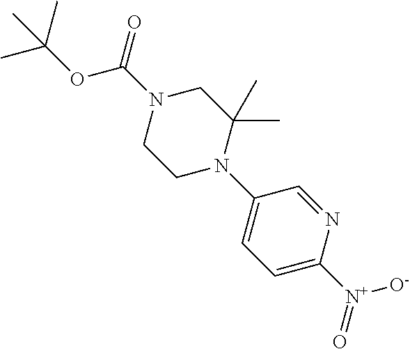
C(OC(N1CCN(C2=CC=C([N+]([O-])=O)N=C2)C(C)(C)C1)=O)(C)(C)C
